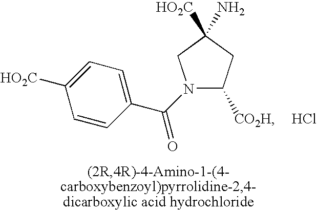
N1(C(C2=CC=C([HO2C])C=C2)=O)C([CO2H])CC([HO2C])(N)C1.Cl
